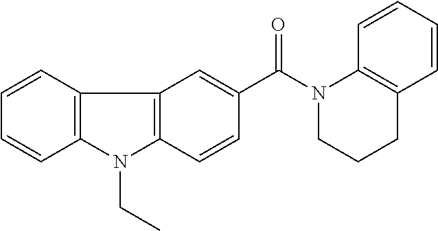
C1=CC2=C(C=C1)C1=C(N2CC)C=CC(C(N2CCCC3=C2C=CC=C3)=O)=C1
